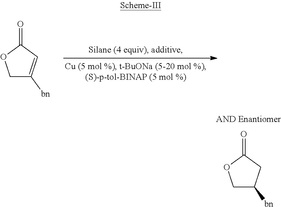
C1C([bn])=CC(=O)O1.C1C([bn])CC(=O)O1
